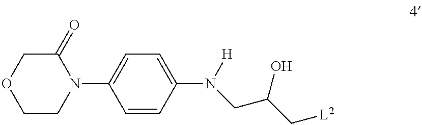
C1CN(C2=CC=C(N([H])CC(C[L2])O)C=C2)C(=O)CO1
